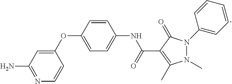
C1(OC2=CC=C(NC(C3=C(C)N(C)N(C4=CC=CC=C4)C3=O)=O)C=C2)=CC(N)=NC=C1
